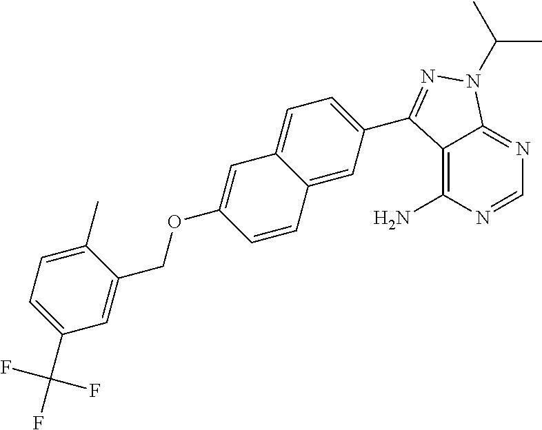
C1=NC(N)=C2C(=N1)N(C(C)C)N=C2C1=CC=C2C(=C1)C=CC(OCC1=CC(C(F)(F)F)=CC=C1C)=C2
